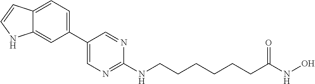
C1(C2=CC=C3C(=C2)NC=C3)=CN=C(NCCCCCCC(NO)=O)N=C1
